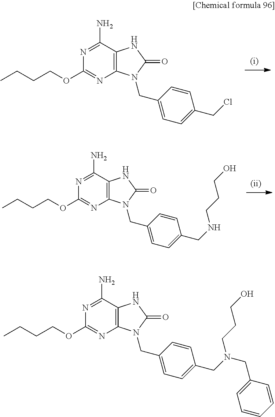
C1(OCCCC)=NC2=C(C(N)=N1)NC(=O)N2CC1=CC=C(CCl)C=C1.C1(OCCCC)=NC2=C(C(N)=N1)NC(=O)N2CC1=CC=C(CNCCCO)C=C1.C1(OCCCC)=NC2=C(C(N)=N1)NC(=O)N2CC1=CC=C(CN(CCCO)CC2=CC=CC=C2)C=C1
